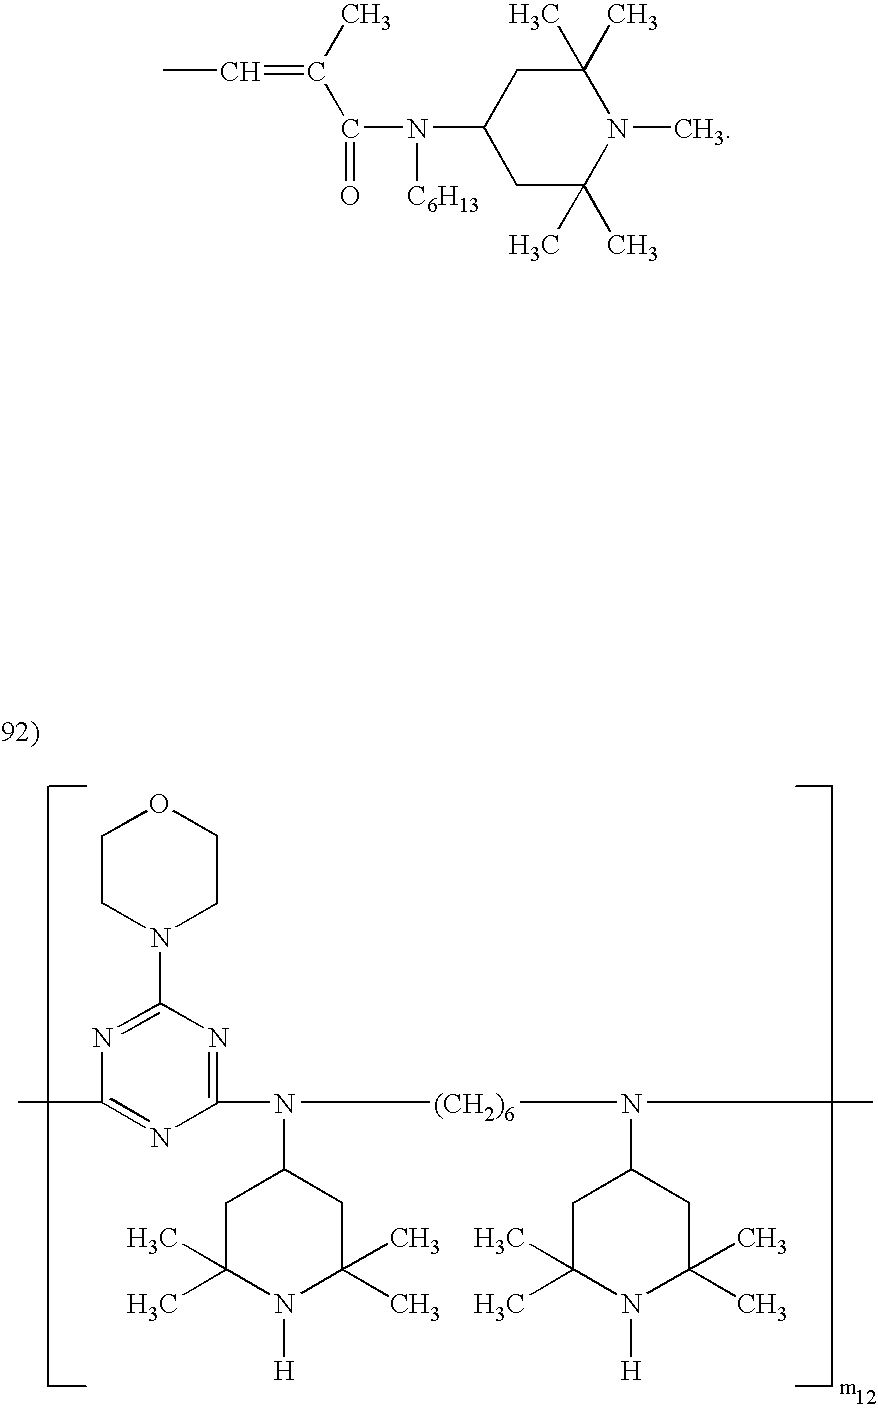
C1(N(C2CC(C)(C)N([H])C(C)(C)C2)[(CH2)6]N(C2CC(C)(C)N([H])C(C)(C)C2)C)=NC(N2CCOCC2)=NC(C)=N1.CC=C(C(=O)N([C6H13])C1CC(C)(C)N(C)C(C)(C)C1)C
